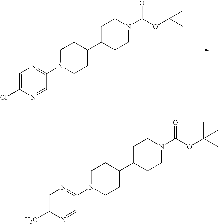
C1=C(Cl)N=CC(N2CCC(C3CCN(C(OC(C)(C)C)=O)CC3)CC2)=N1.C1=C(C)N=CC(N2CCC(C3CCN(C(OC(C)(C)C)=O)CC3)CC2)=N1
